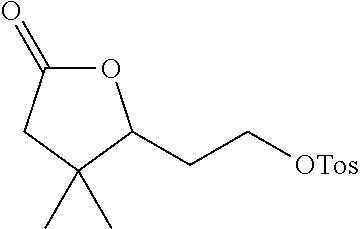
O1C(=O)CC(C)(C)C1CC[OTos]
